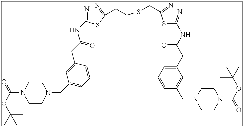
N=C(SC(=N)CCSCC(SC(=N)NC(CC1=CC=CC(CN2CCN(C(OC(C)(C)C)=O)CC2)=C1)=O)=N)NC(CC1=CC(CN2CCN(C(=O)OC(C)(C)C)CC2)=CC=C1)=O
